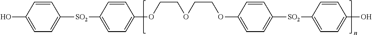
C1(O)=CC=C([SO2]C2=CC=C(OCCOCCOC3=CC=C([SO2]C4=CC=C(O)C=C4)C=C3)C=C2)C=C1
